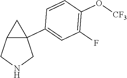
C1(F)=C(O[CF3])C=CC(C23C(CNC2)C3)=C1
